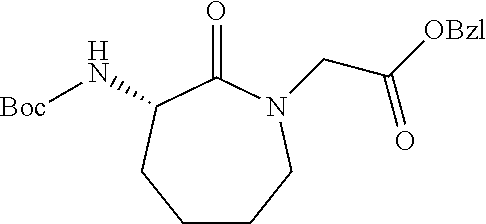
C1CCN(CC(=O)[OBzl])C(=O)C(N[Boc])C1
